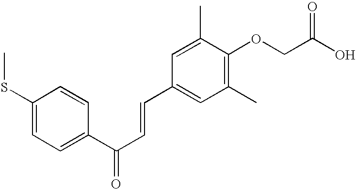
S(C1=CC=C(C(C=CC2=CC(C)=C(OCC(O)=O)C(C)=C2)=O)C=C1)C
